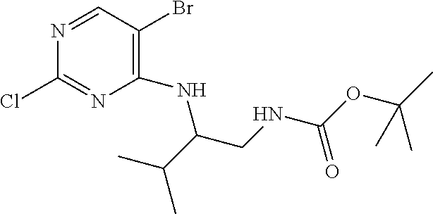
N1=CC(Br)=C(NC(CNC(OC(C)(C)C)=O)C(C)C)N=C1Cl
